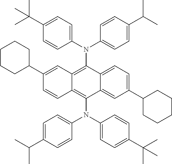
C1(C(C)(C)C)=CC=C(N(C2=CC=C(C(C)C)C=C2)C2=C3C(=C(N(C4=CC=C(C(C)C)C=C4)C4=CC=C(C(C)(C)C)C=C4)C4=CC(C5CCCCC5)=CC=C24)C=CC(C2CCCCC2)=C3)C=C1
